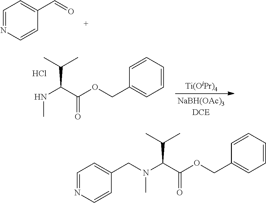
C1=NC=CC(C=O)=C1.C1=CC=CC(COC(C(NC)C(C)C)=O)=C1.Cl.[Ti(OiPr)4].C1=CC=CC(COC(C(N(C)CC2=CC=NC=C2)C(C)C)=O)=C1
